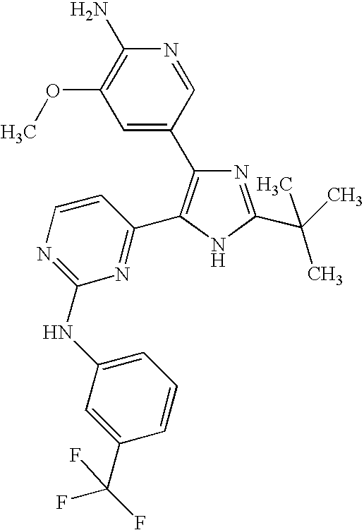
N1=C(C(C)(C)C)NC(C2=NC(NC3=CC=CC(C(F)(F)F)=C3)=NC=C2)=C1C1=CC(OC)=C(N)N=C1
